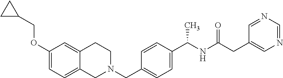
C1(OCC2CC2)=CC=C2C(=C1)CCN(CC1=CC=C(C(NC(=O)CC3=CN=CN=C3)C)C=C1)C2
